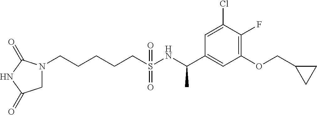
C(S(NC(C1=CC(OCC2CC2)=C(F)C(Cl)=C1)C)(=O)=O)CCCCN1CC(=O)NC1=O
